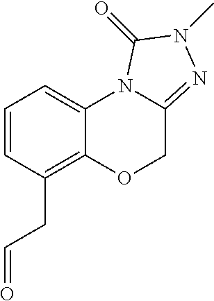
C1=CC(CC=O)=C2C(=C1)N1C(=NN(C)C1=O)CO2
